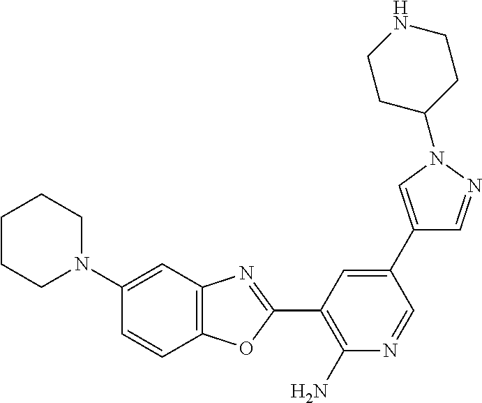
N1(C2=CC3=C(C=C2)OC(C2=C(N)N=CC(C4=CN(C5CCNCC5)N=C4)=C2)=N3)CCCCC1
